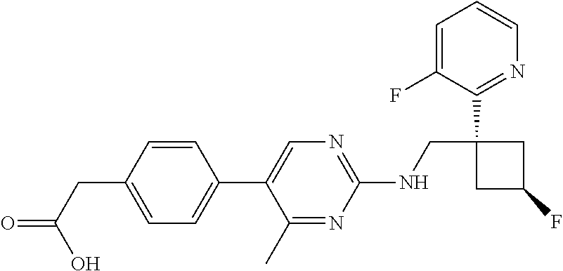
C1(C)=NC(NCC2(C3=NC=CC=C3F)CC(F)C2)=NC=C1C1=CC=C(CC(O)=O)C=C1
